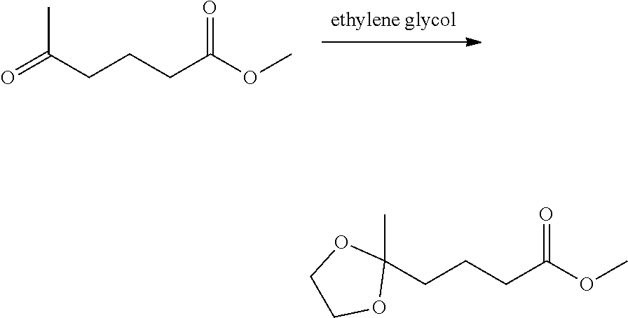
O=C(CCCC(OC)=O)C.C1(CCCC(OC)=O)(C)OCCO1
